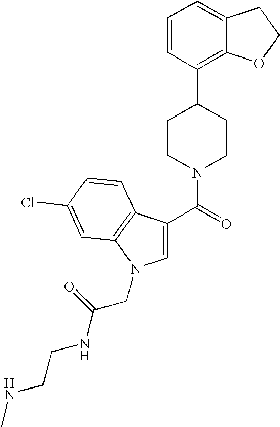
C1=CC(C2CCN(C(=O)C3=CN(CC(NCCNC)=O)C4=C3C=CC(Cl)=C4)CC2)=C2C(=C1)CCO2
